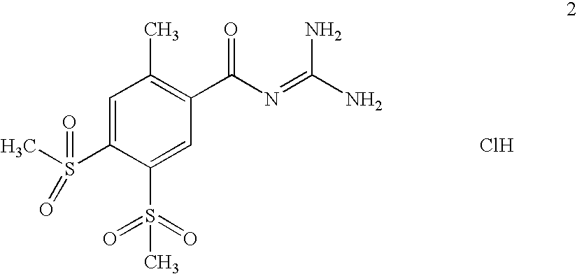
C1(C)=C(C(N=C(N)N)=O)C=C(S(=O)(=O)C)C(S(C)(=O)=O)=C1.Cl
